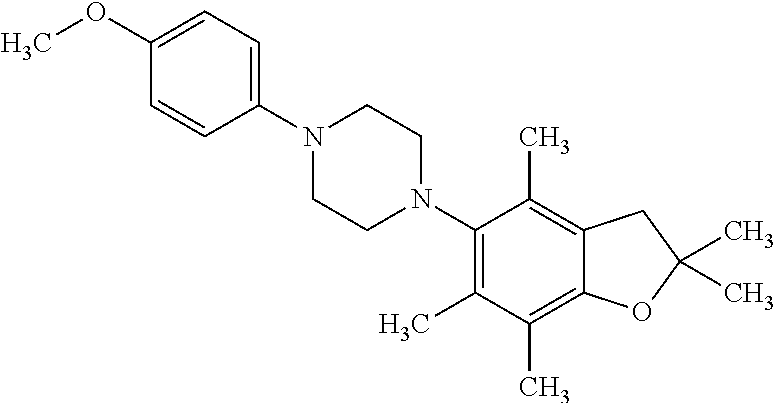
C1(OC)=CC=C(N2CCN(C3=C(C)C(C)=C4C(=C3C)CC(C)(C)O4)CC2)C=C1
